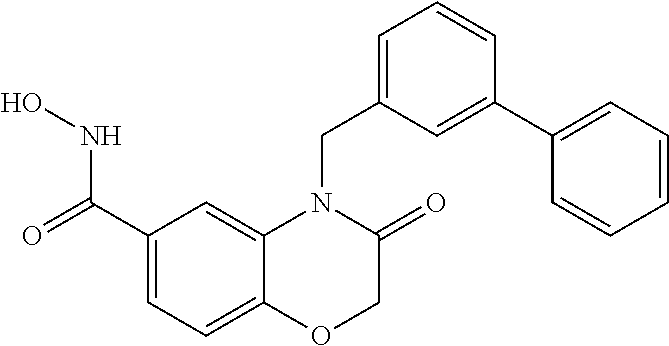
C1(C(=O)NO)=CC=C2C(=C1)N(CC1=CC=CC(C3=CC=CC=C3)=C1)C(=O)CO2
